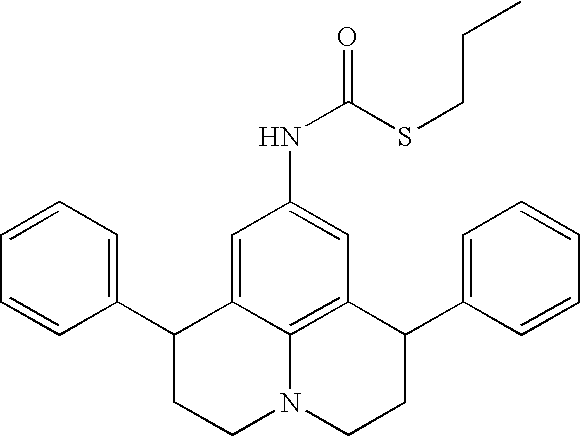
C1=CC=C(C2CCN3C4=C(C(C5=CC=CC=C5)CC3)C=C(NC(=O)SCCC)C=C24)C=C1
